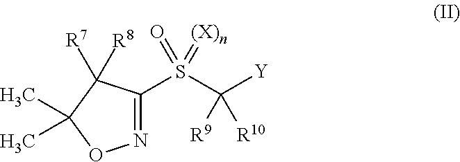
N1=C(S(C([Y])([R9])[R10])(=O)=[(X)n])C([R7])([R8])C(C)(C)O1
